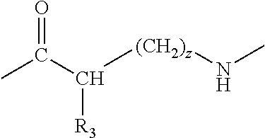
CC(C([R3])[(CH2)z]NC)=O
